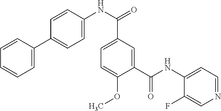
C1=C(C2=CC=C(NC(=O)C3=CC=C(OC)C(C(NC4=CC=NC=C4F)=O)=C3)C=C2)C=CC=C1
